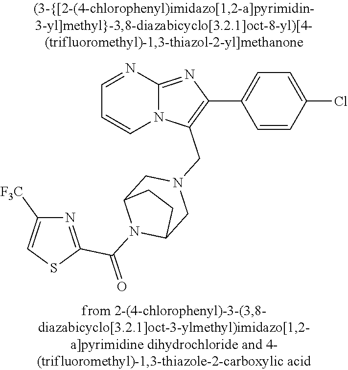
N12C(=NC(C3=CC=C(Cl)C=C3)=C1CN1CC3N(C(=O)C4=NC([F3C])=CS4)C(C1)CC3)N=CC=C2
